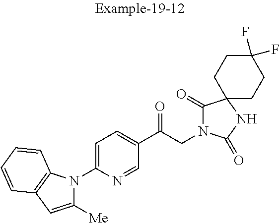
C1(C(CN2C(=O)C3(NC2=O)CCC(F)(F)CC3)=O)=CC=C(N2C([Me])=CC3=C2C=CC=C3)N=C1
